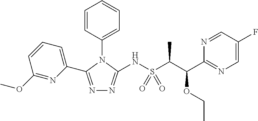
N1=C(C2=CC=CC(OC)=N2)N(C2=CC=CC=C2)C(NS(C(C)C(C2=NC=C(F)C=N2)OCC)(=O)=O)=N1
